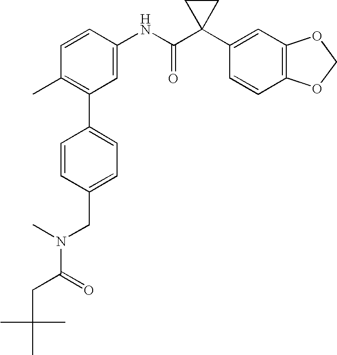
C1=CC(NC(C2(C3=CC4=C(C=C3)OCO4)CC2)=O)=CC(C2=CC=C(CN(C)C(=O)CC(C)(C)C)C=C2)=C1C
